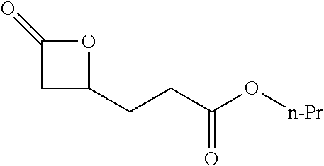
C1(=O)CC(CCC(O[n-Pr])=O)O1
